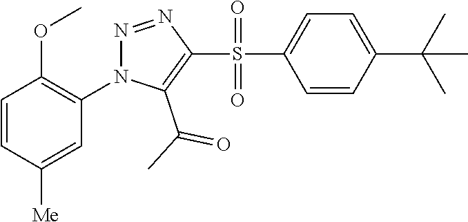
C1=CC([Me])=CC(N2N=NC(S(C3=CC=C(C(C)(C)C)C=C3)(=O)=O)=C2C(=O)C)=C1OC
